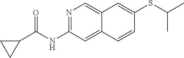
N1=C(NC(C2CC2)=O)C=C2C(=C1)C=C(SC(C)C)C=C2
